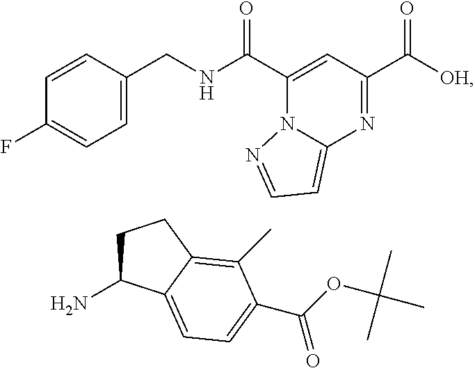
C1=CC(CNC(C2=CC(C([OH])=O)=NC3=CC=NN23)=O)=CC=C1F.C1C(N)C2=CC=C(C(OC(C)(C)C)=O)C(C)=C2C1
